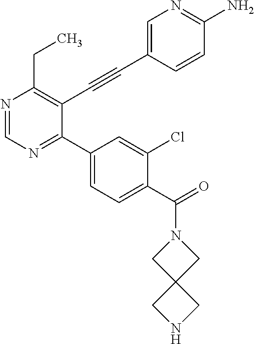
N1=CN=C(C2=CC=C(C(=O)N3CC4(C3)CNC4)C(Cl)=C2)C(C#CC2=CN=C(N)C=C2)=C1CC
